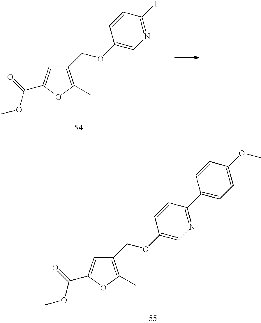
C1(COC2=CN=C(I)C=C2)=C(C)OC(C(=O)OC)=C1.C1(COC2=CN=C(C3=CC=C(OC)C=C3)C=C2)=C(C)OC(C(OC)=O)=C1
